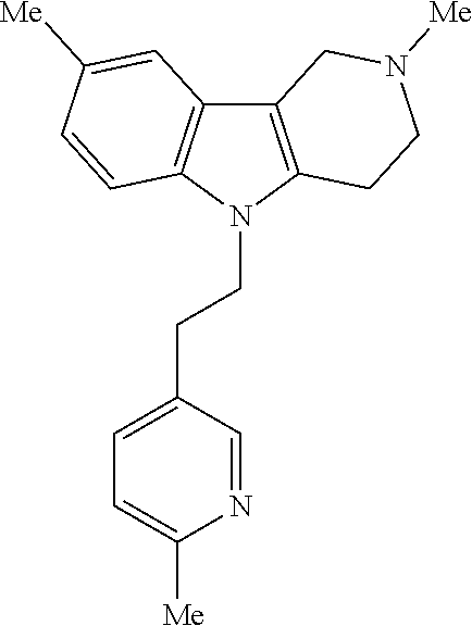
C1(CCN2C3=C(C4=C2CCN([Me])C4)C=C([Me])C=C3)=CC=C([Me])N=C1
